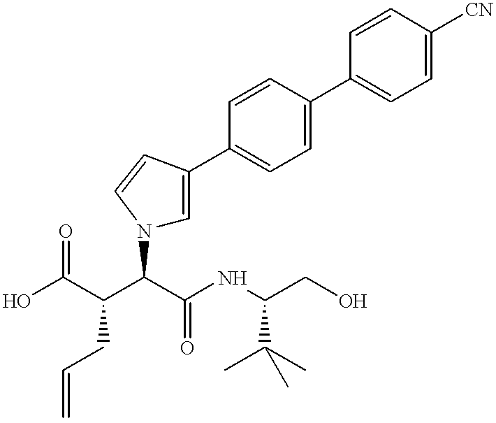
N1(C(C(C(O)=O)CC=C)C(NC(CO)C(C)(C)C)=O)C=C(C2=CC=C(C3=CC=C([CN])C=C3)C=C2)C=C1
